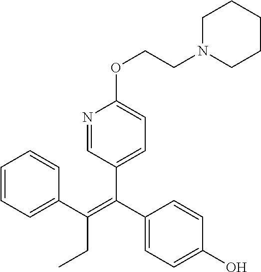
C1=CC=C(C(=C(C2=CC=C(O)C=C2)C2=CC=C(OCCN3CCCCC3)N=C2)CC)C=C1
